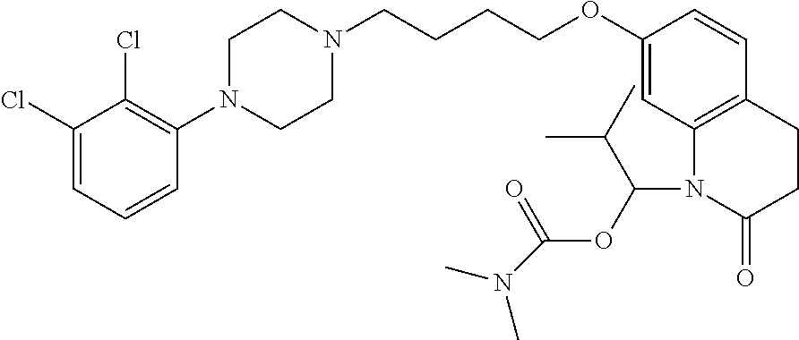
C1=C(Cl)C(Cl)=C(N2CCN(CCCCOC3=CC4=C(C=C3)CCC(=O)N4C(OC(=O)N(C)C)C(C)C)CC2)C=C1
